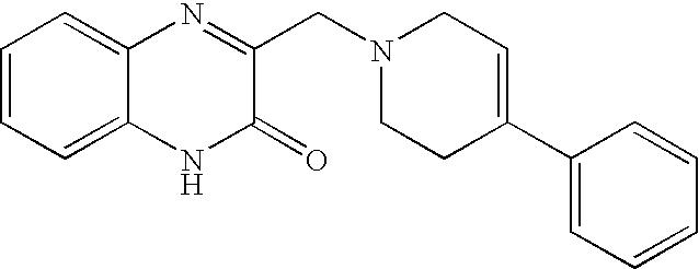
C1=CC=C2C(=C1)N=C(CN1CCC(C3=CC=CC=C3)=CC1)C(=O)N2
